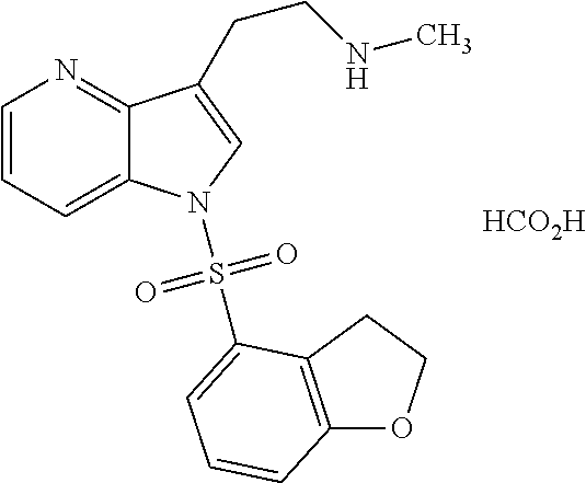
[HCO2H].C1=CC=C2C(=N1)C(CCNC)=CN2S(=O)(=O)C1=CC=CC2=C1CCO2
